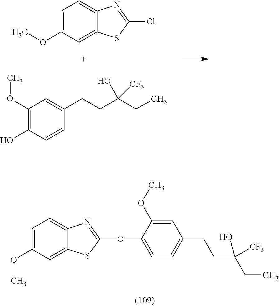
C1=C(OC)C=C2C(=C1)N=C(Cl)S2.C1(OC)=C(O)C=CC(CCC(CC)([CF3])O)=C1.C1=C(OC)C=C2C(=C1)N=C(OC1=CC=C(CCC(CC)([CF3])O)C=C1OC)S2
